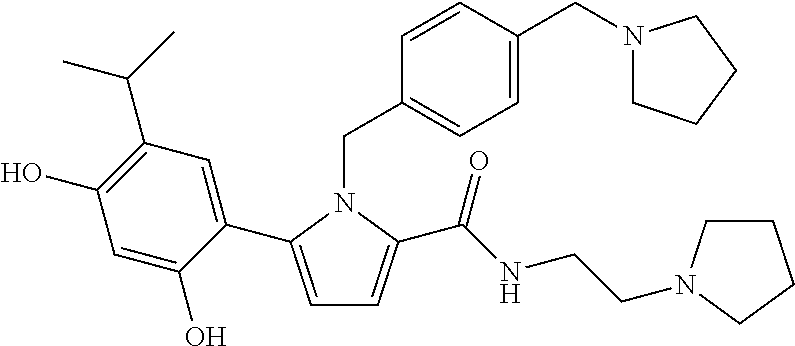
C1=C(C2=CC(C(C)C)=C(O)C=C2O)N(CC2=CC=C(CN3CCCC3)C=C2)C(C(NCCN2CCCC2)=O)=C1
